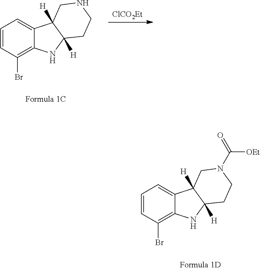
C1=CC(Br)=C2C(=C1)C1([H])C([H])(N2)CCNC1.[ClCO2Et].C1=CC(Br)=C2C(=C1)C1([H])C([H])(N2)CCN(C(=O)[OEt])C1
